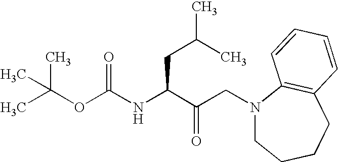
CC(OC(NC(C(CN1CCCCC2=C1C=CC=C2)=O)CC(C)C)=O)(C)C
